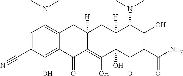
C1=C(C#N)C(O)=C2C(=C1N(C)C)CC1([H])C(=C(O)C3(O)C([H])(C1)C(N(C)C)C(O)=C(C(=O)N)C3=O)C2=O
